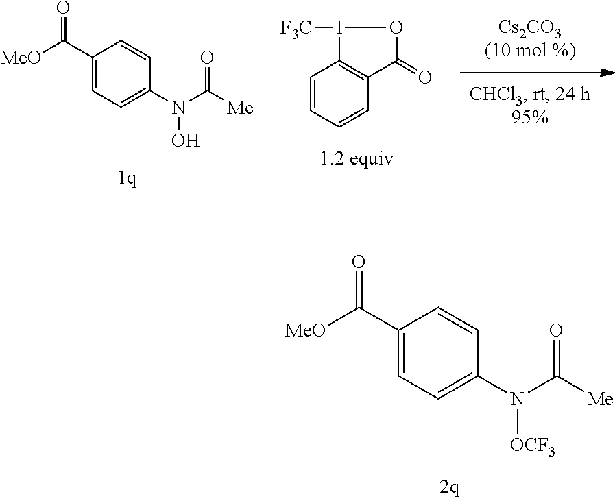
N(C([Me])=O)(O)C1=CC=C(C([MeO])=O)C=C1.C1=CC=CC2=C1I([F3C])OC2=O.C1=C(N(C([Me])=O)[OCF3])C=CC(C(=O)[MeO])=C1
